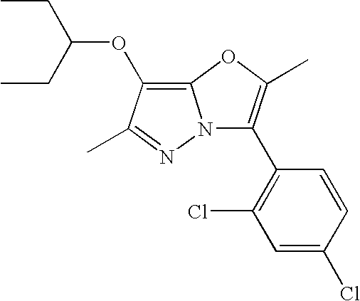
C1=C(Cl)C=CC(C2=C(C)OC3=C(OC(CC)CC)C(C)=NN23)=C1Cl
